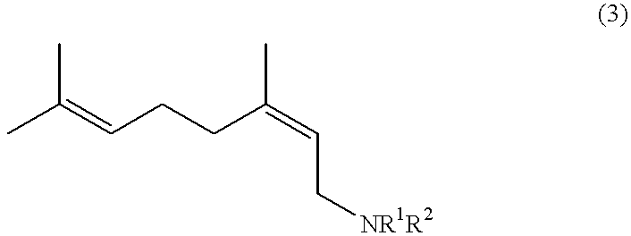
CC(C)=CCCC(=CC[NR1R2])C
